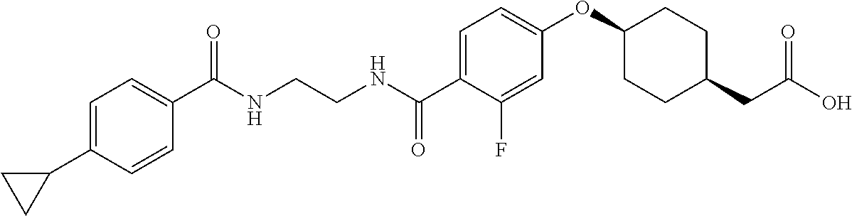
N(CCNC(C1=CC=C(OC2CCC(CC(O)=O)CC2)C=C1F)=O)C(=O)C1=CC=C(C2CC2)C=C1
